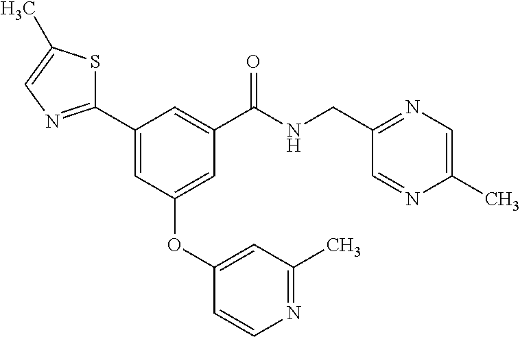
C1(C2=NC=C(C)S2)=CC(OC2=CC(C)=NC=C2)=CC(C(NCC2=NC=C(C)N=C2)=O)=C1
